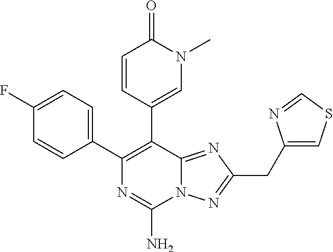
N12C(=NC(CC3=CSC=N3)=N1)C(C1=CN(C)C(=O)C=C1)=C(C1=CC=C(F)C=C1)N=C2N
